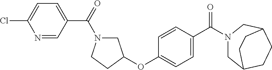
C1N(C(C2=CC=C(Cl)N=C2)=O)CCC1OC1=CC=C(C(N2CC3CCC(C2)CC3)=O)C=C1
